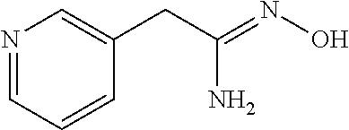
NC(=NO)CC1=CN=CC=C1
